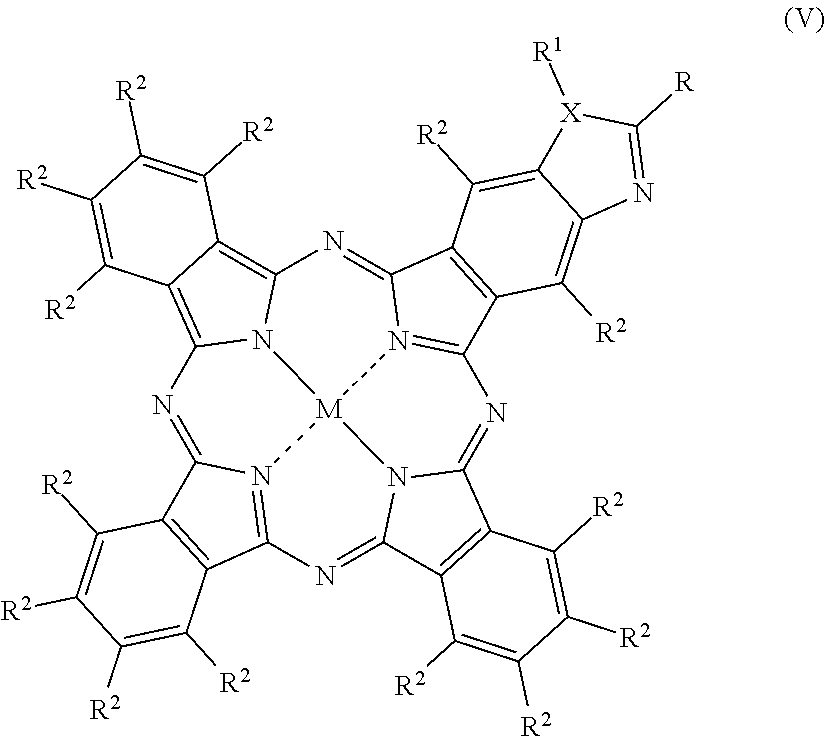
N1=C2N3=C(N=C4N5C(=NC6=N7C(=NC8=C9C(=C1N8[M]753)C([R2])=C([R2])C([R2])=C9[R2])C1=C6C([R2])=C3C(=C1[R2])[X]([R1])C([R])=N3)C1=C4C([R2])=C([R2])C([R2])=C1[R2])C1=C2C([R2])=C([R2])C([R2])=C1[R2]
